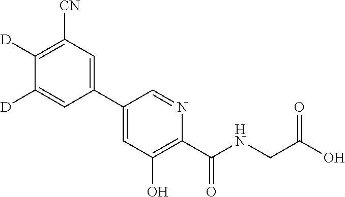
C1(C2=CC(O)=C(C(NCC(O)=O)=O)N=C2)=CC([CN])=C([D])C([D])=C1
